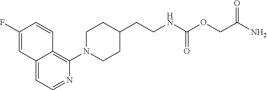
C12=CC=NC(N3CCC(CCNC(OCC(N)=O)=O)CC3)=C1C=CC(F)=C2
